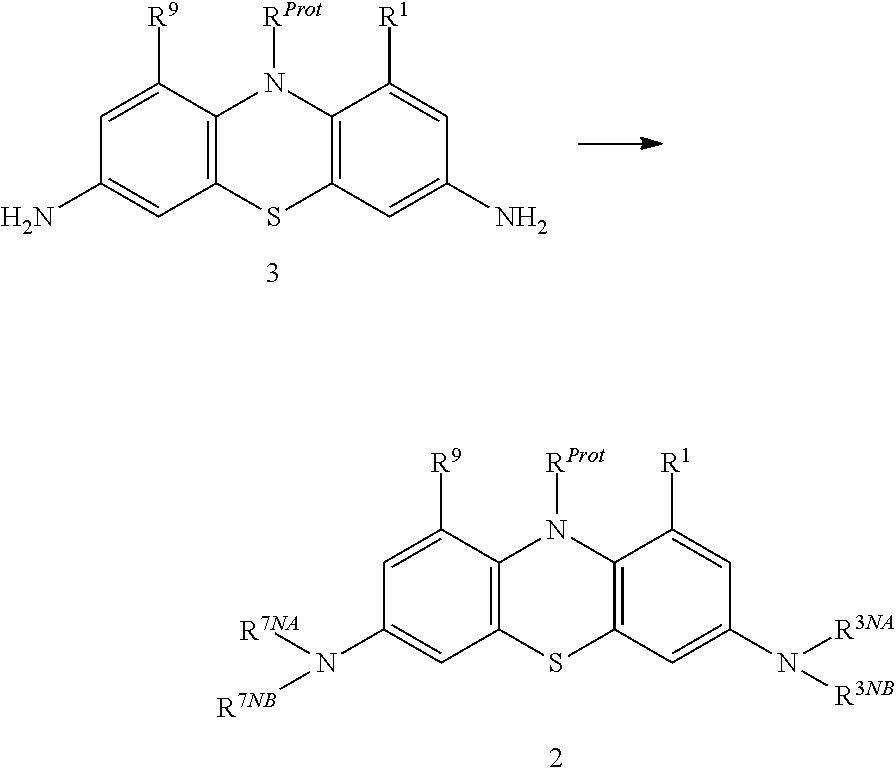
C12=C(C([R9])=CC(N([R7NB])[R7NA])=C1)N([RProt])C1=C(S2)C=C(N([R3NB])[R3NA])C=C1[R1].C12=C(C([R9])=CC(N)=C1)N([RProt])C1=C(S2)C=C(N)C=C1[R1]
